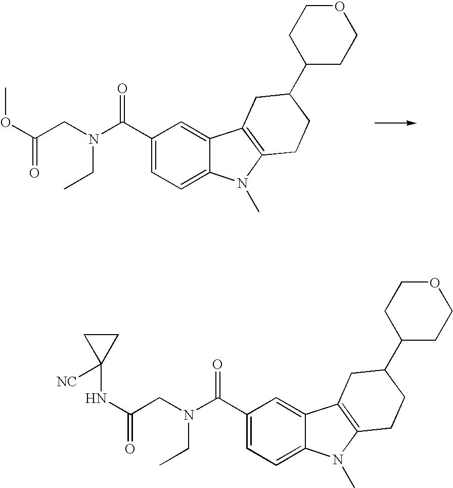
C1(C(N(CC(OC)=O)CC)=O)=CC=C2C(=C1)C1=C(N2C)CCC(C2CCOCC2)C1.C1(C(N(CC(NC2([NC])CC2)=O)CC)=O)=CC=C2C(=C1)C1=C(N2C)CCC(C2CCOCC2)C1
